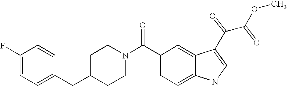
C1(F)=CC=C(CC2CCN(C(C3=CC=C4C(=C3)C(C(C(OC)=O)=O)=CN4)=O)CC2)C=C1
